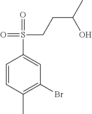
C1=CC(C)=C(Br)C=C1S(=O)(CCC(C)O)=O
